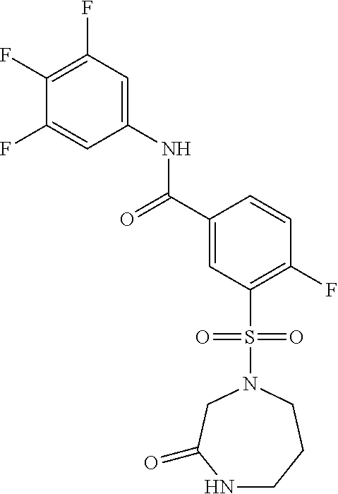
C1(F)=C(F)C=C(NC(=O)C2=CC(S(=O)(=O)N3CC(=O)NCCC3)=C(F)C=C2)C=C1F
